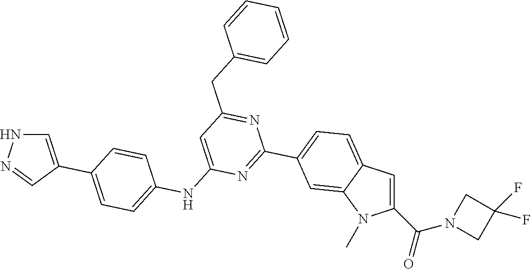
N(C1=CC(CC2=CC=CC=C2)=NC(C2=CC=C3C=C(C(=O)N4CC(F)(F)C4)N(C)C3=C2)=N1)C1=CC=C(C2=CNN=C2)C=C1
